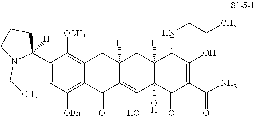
C1(C2([H])CCCN2CC)=CC([OBn])=C2C(=C1[OCH3])CC1([H])C(=C(O)C3(O)C([H])(C1)C(NCCC)C(O)=C(C(N)=O)C3=O)C2=O
